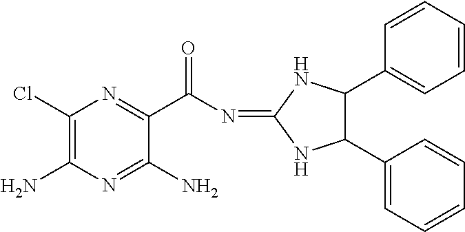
C1(Cl)=C(N)N=C(N)C(C(N=C2NC(C3=CC=CC=C3)C(C3=CC=CC=C3)N2)=O)=N1
